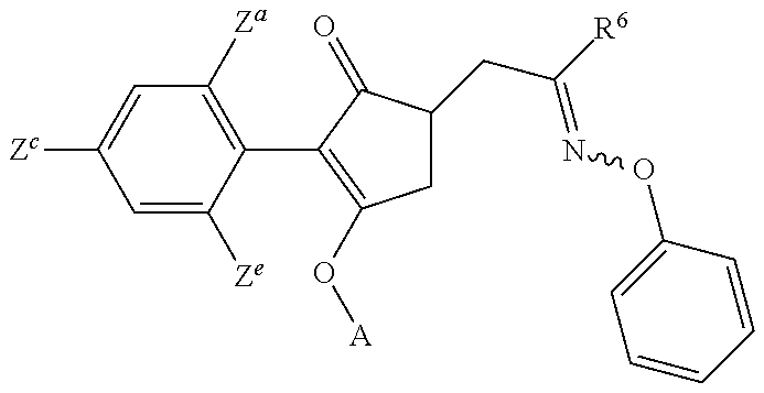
C1=C([Ze])C(C2=C(O[A])CC(CC([R6])=NOC3=CC=CC=C3)C2=O)=C([Za])C=C1[Zc]
